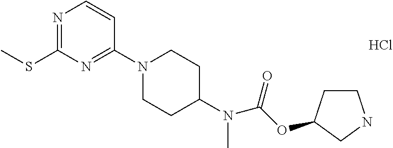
N1=C(SC)N=C(N2CCC(N(C)C(OC3CCNC3)=O)CC2)C=C1.Cl
